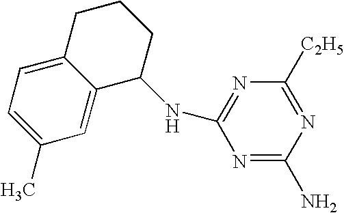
C1(C)=CC=C2C(=C1)C(NC1=NC([C2H5])=NC(N)=N1)CCC2
